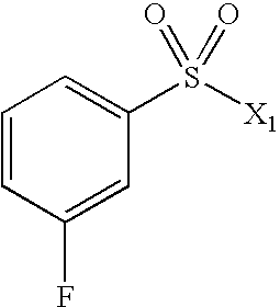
C1=CC(F)=CC(S([X1])(=O)=O)=C1
